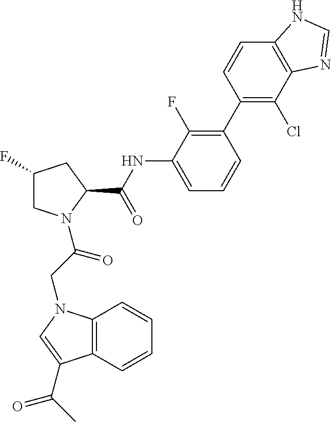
C12=C(N(CC(=O)N3CC(F)CC3C(NC3=CC=CC(C4=C(Cl)C5=C(C=C4)NC=N5)=C3F)=O)C=C1C(C)=O)C=CC=C2
